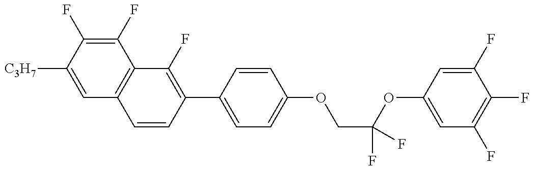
C1=C([C3H7])C(F)=C(F)C2=C1C=CC(C1=CC=C(OCC(OC3=CC(F)=C(F)C(F)=C3)(F)F)C=C1)=C2F
